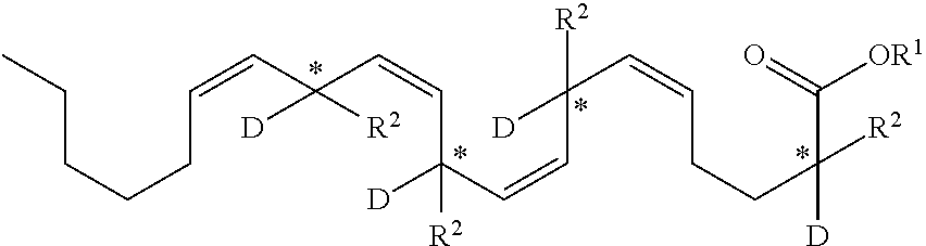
C(CCCC=CC(C=CC(C=CC(C=CCCC(C([OR1])=O)([D])[R2])([D])[R2])([D])[R2])([D])[R2])C
